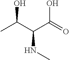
OC(C(C(O)=O)NC)C
